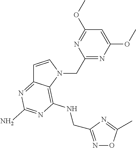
C1=CN(CC2=NC(OC)=CC(OC)=N2)C2=C(NCC3=NOC(C)=N3)N=C(N)N=C12
